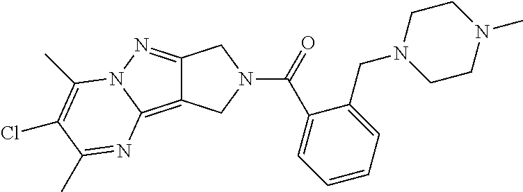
C12=NN3C(=C1CN(C(=O)C1=CC=CC=C1CN1CCN(C)CC1)C2)N=C(C)C(Cl)=C3C
